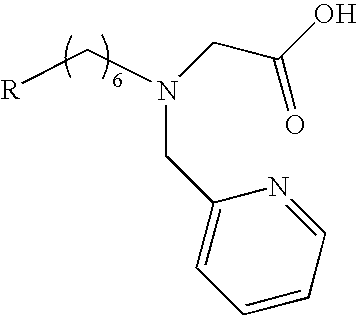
[R]CN(CC(O)=O)CC1=CC=CC=N1
